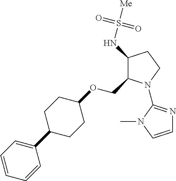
C1(NS([Me])(=O)=O)C(COC2CCC(C3=CC=CC=C3)CC2)N(C2=NC=CN2C)CC1
